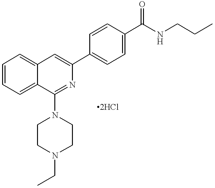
C1=CC=C2C(=C1)C(N1CCN(CC)CC1)=NC(C1=CC=C(C(NCCC)=O)C=C1)=C2
